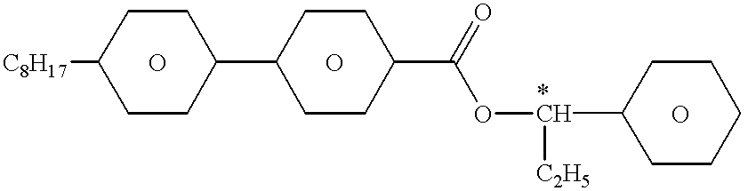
[C8H17]C1CCC(C2CCC(C(O[*CH](C3CCCCC3)[C2H5])=O)CC2)CC1.O.O.O
